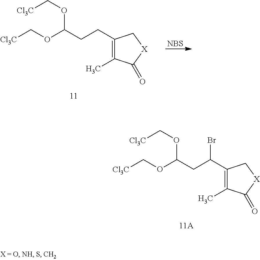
C1(C(CC(OC[Cl3C])OC[Cl3C])Br)=C(C)C(=O)[X]C1.C1(CCC(OC[Cl3C])OC[Cl3C])=C(C)C(=O)[X]C1.[NBS]
